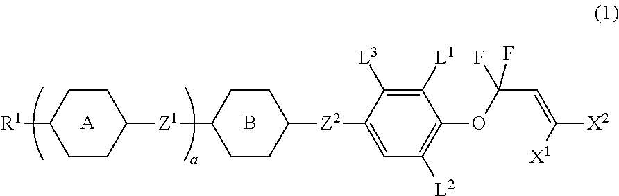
C1([R1])CCC([Z1]C2CCC([Z2]C3=CC([L2])=C(OC(C=C([X1])[X2])(F)F)C([L1])=C3[L3])CC2)CC1.[A].B
